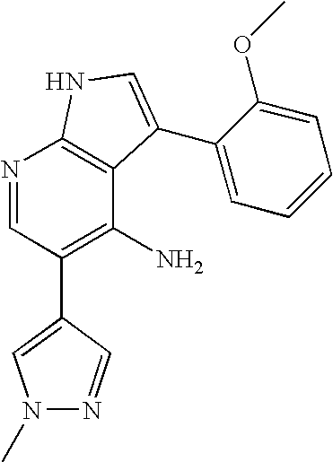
N1=CC(C2=CN(C)N=C2)=C(N)C2=C1NC=C2C1=CC=CC=C1OC
